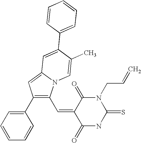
C1(C2=CC=CC=C2)=C(C=C2C(=O)NC(=S)N(CC=C)C2=O)N2C(=C1)C=C(C1=CC=CC=C1)C(C)=C2
